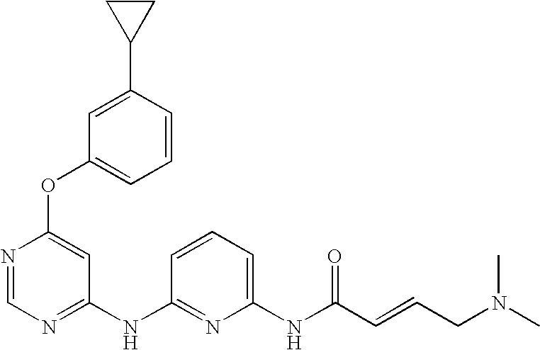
O(C1=CC(NC2=NC(NC(C=CCN(C)C)=O)=CC=C2)=NC=N1)C1=CC=CC(C2CC2)=C1
